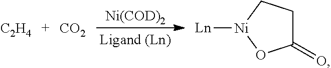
[C2H4].[CO2].[Ni(COD)2].[Ln][Ni]1OC(=O)CC1
